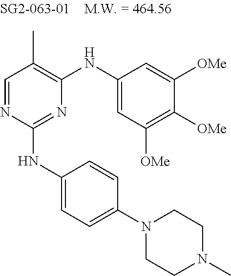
C1=NC(NC2=CC=C(N3CCN(C)CC3)C=C2)=NC(NC2=CC([OMe])=C([OMe])C([OMe])=C2)=C1C
